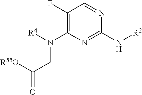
C1(F)=C(N([R4])CC(=O)[R55O])N=C(N[R2])N=C1
